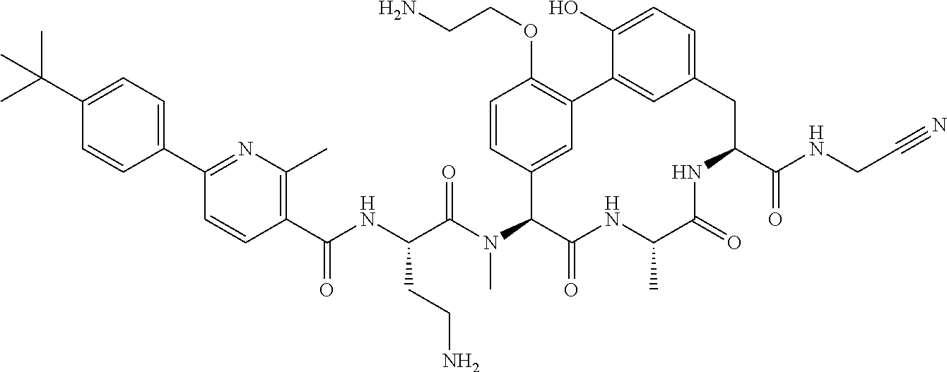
C1(C(NC(C(N(C2C(=O)NC(C)C(=O)NC(C(NCC#N)=O)CC3=CC=C(O)C(=C3)C3=C(OCCN)C=CC2=C3)C)=O)CCN)=O)=C(C)N=C(C2=CC=C(C(C)(C)C)C=C2)C=C1
